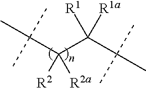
C(C(C(C(C)(C)C)([R2])[R2a])([R1])[R1a])(C)(C)C
